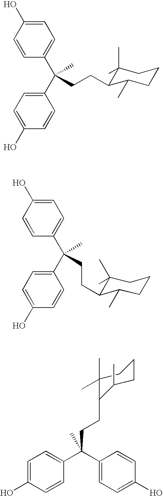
C1=CC(C(C2=CC=C(O)C=C2)(C)CCC2C(C)(C)CCCC2C)=CC=C1O.C1(C(C2=CC=C(O)C=C2)(C)CCC2C(C)(C)CCCC2C)=CC=C(O)C=C1.C1=C(O)C=CC(C(C2=CC=C(O)C=C2)(C)CCC2C(C)(C)CCCC2C)=C1
